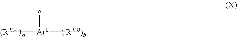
[(RXA][Ar1]([RXB)b])*
